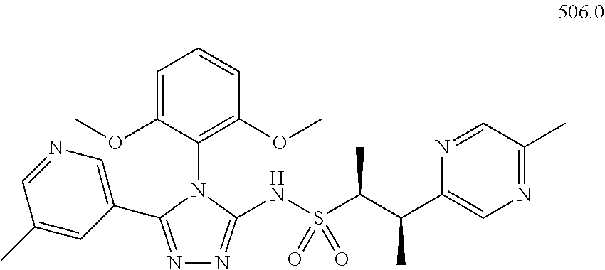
N1=C(C2=CN=CC(C)=C2)N(C2=C(OC)C=CC=C2OC)C(NS(C(C(C2=CN=C(C)C=N2)C)C)(=O)=O)=N1
